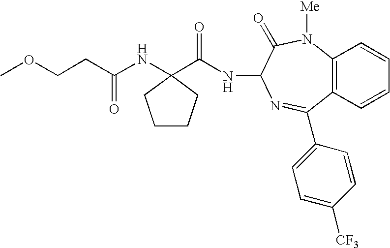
C(COC)C(NC1(C(NC2C(=O)N([Me])C3=C(C=CC=C3)C(C3=CC=C([CF3])C=C3)=N2)=O)CCCC1)=O
